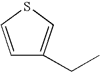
C1=CSC=C1CC
